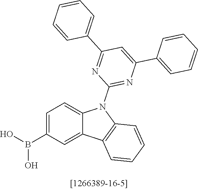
C1=C(B(O)O)C=C2C(=C1)N(C1=NC(C3=CC=CC=C3)=CC(C3=CC=CC=C3)=N1)C1=C2C=CC=C1
